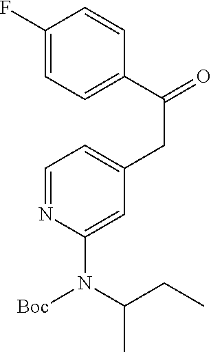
C1=C(CC(=O)C2=CC=C(F)C=C2)C=C(N(C(CC)C)[Boc])N=C1
